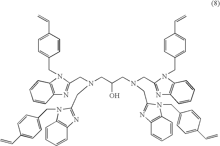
C12=C(N(CC3=CC=C(C=C)C=C3)C(CN(CC(CN(CC3=NC4=C(N3CC3=CC=C(C=C)C=C3)C=CC=C4)CC3=NC4=C(C=CC=C4)N3CC3=CC=C(C=C)C=C3)O)CC3=NC4=C(C=CC=C4)N3CC3=CC=C(C=C)C=C3)=N1)C=CC=C2
